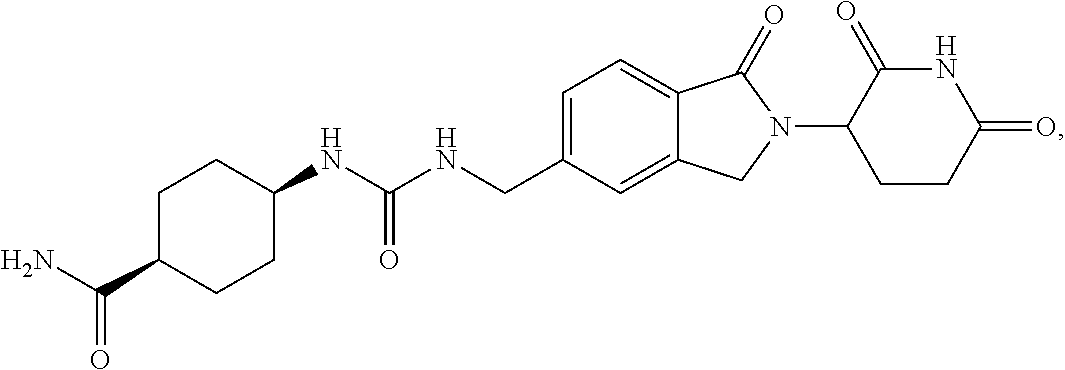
C(C1CCC(NC(NCC2=CC=C3C(=C2)CN(C2CCC(=O)NC2=O)C3=O)=O)CC1)(N)=O
